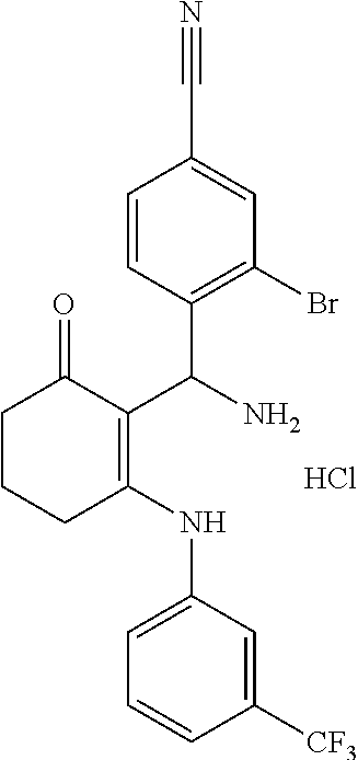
C1([CF3])=CC(NC2=C(C(N)C3=C(Br)C=C(C#N)C=C3)C(=O)CCC2)=CC=C1.Cl
